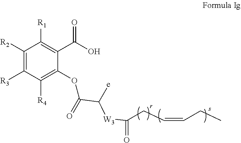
C1([R2])=C([R3])C([R4])=C(OC(=O)C([e])[W3]C(=O)CC=CCC)C(C(O)=O)=C1[R1]
